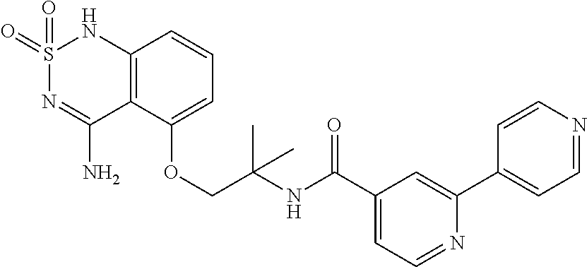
C12=C(C(OCC(NC(C3=CC=NC(C4=CC=NC=C4)=C3)=O)(C)C)=CC=C1)C(N)=NS(=O)(=O)N2
